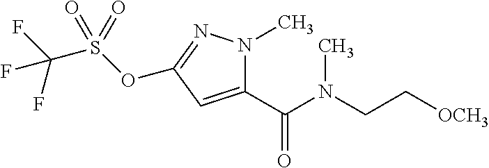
C1(C(N(CC[OCH3])C)=O)=CC(OS(C(F)(F)F)(=O)=O)=NN1C
